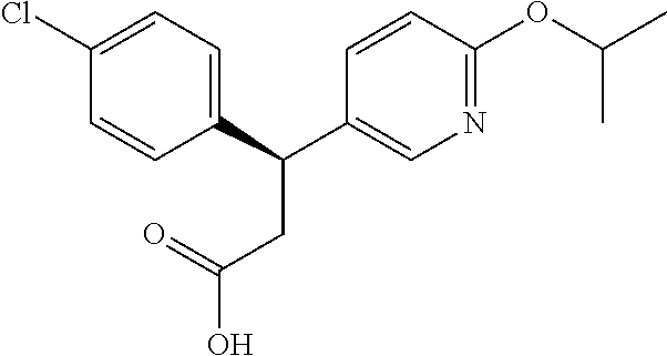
C(C1=CN=C(OC(C)C)C=C1)(CC(O)=O)C1=CC=C(Cl)C=C1
